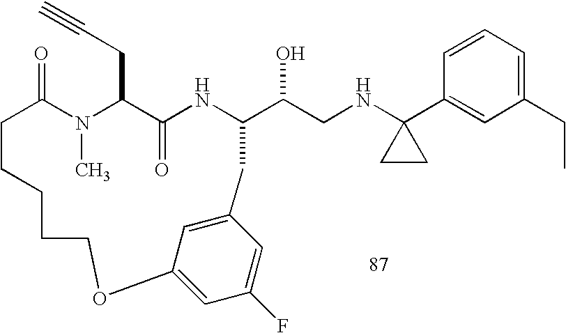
C1=CC=C(CC)C=C1C1(NCC(O)C2NC(=O)C(CC#C)N(C)C(=O)CCCCCOC3=CC(F)=CC(=C3)C2)CC1
